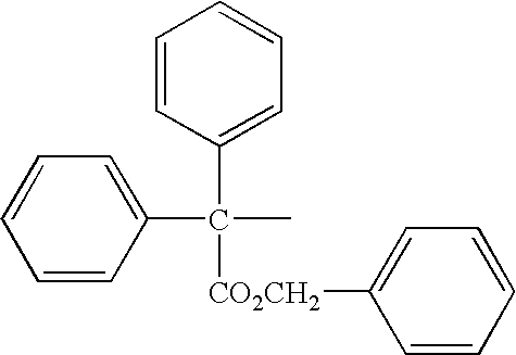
C1=CC(C(C2=CC=CC=C2)([CO2CH2]C2=CC=CC=C2)C)=CC=C1
